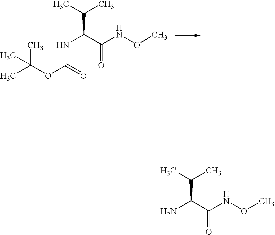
N(C(C(NOC)=O)C(C)C)C(=O)OC(C)(C)C.NC(C(NOC)=O)C(C)C
